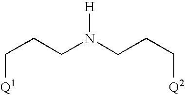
C(CN(CCC[Q2])[H])C[Q1]
